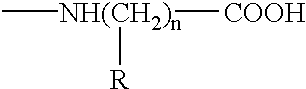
C[NH(CH2)n]([R])[COOH]
